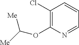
C1(Cl)=C(OC([Me])[Me])N=CC=C1
